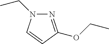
N1=C(OCC)C=CN1CC
